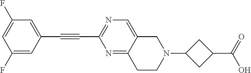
C1(F)=CC(C#CC2=NC=C3C(=N2)CCN(C2CC(C(O)=O)C2)C3)=CC(F)=C1
